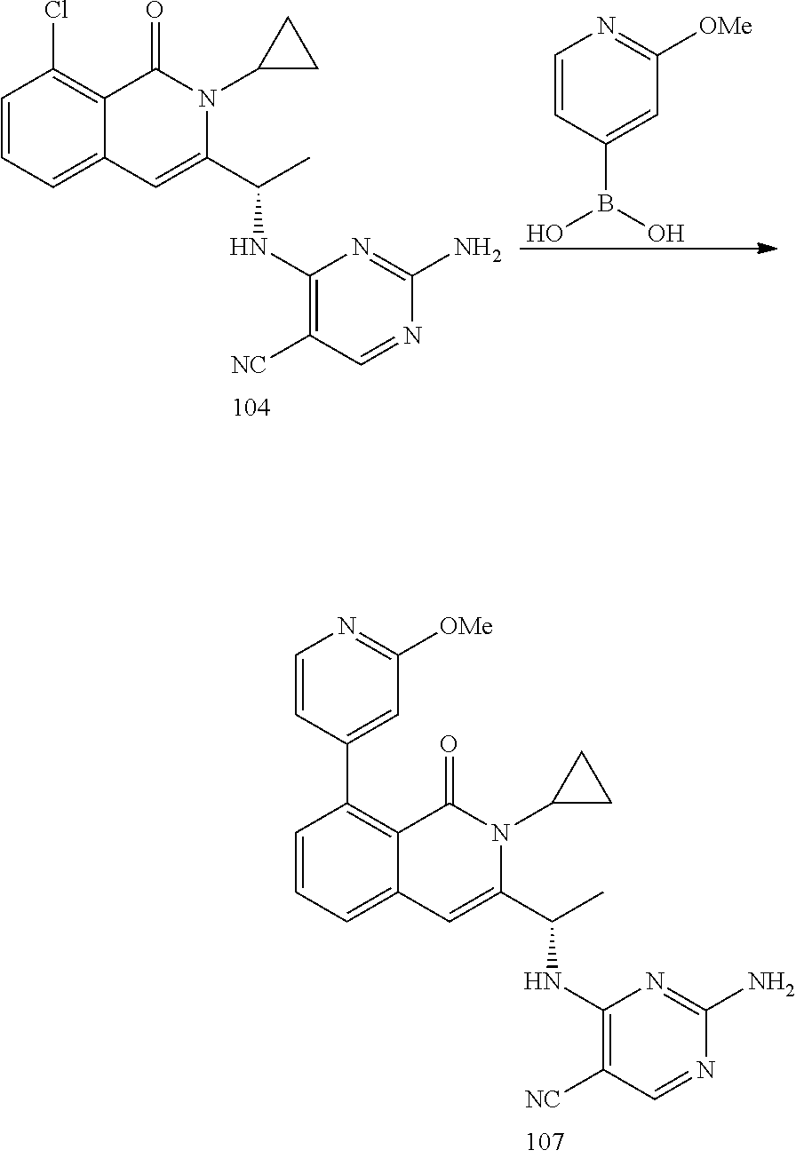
C1=CC=C2C(=C1Cl)C(=O)N(C1CC1)C(C(C)NC1=C([NC])C=NC(N)=N1)=C2.C1=CC(B(O)O)=CC([OMe])=N1.C1=CC=C2C(=C1C1=CC([OMe])=NC=C1)C(=O)N(C1CC1)C(C(C)NC1=C([NC])C=NC(N)=N1)=C2
